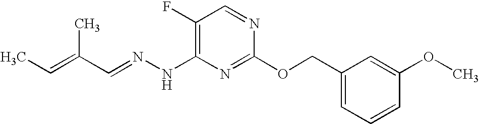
C1(F)=C(NN=CC(=CC)C)N=C(OCC2=CC=CC(OC)=C2)N=C1
